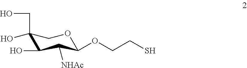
C1(O)(CO)C(O)C([NHAc])C(OCCS)OC1
